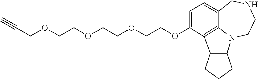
C#CCOCCOCCOCCOC1=CC=C2CNCCN3C4C(C1=C23)CCC4
